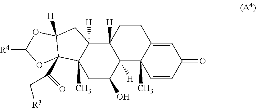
C12([H])C3([H])C(C)(CC(O)C1([H])C1(C)C(=CC(=O)C=C1)CC2)C1(C(C[R3])=O)C([H])(C3)OC([R4])O1
